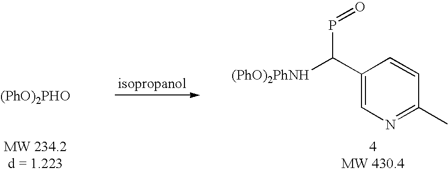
C1(C([(PhO)2PhNH])P=O)=CN=C(C)C=C1.[(PhO)2PHO]
